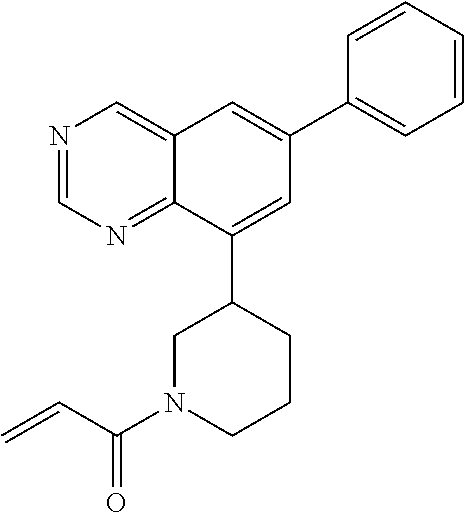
N1=CN=C2C(=C1)C=C(C1=CC=CC=C1)C=C2C1CN(C(C=C)=O)CCC1
